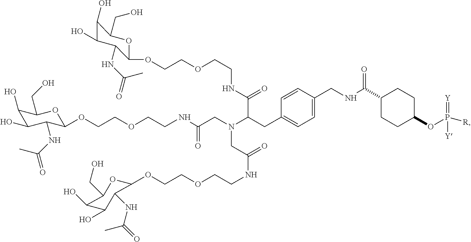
P(OC1CCC(C(NCC2=CC=C(CC(C(=O)NCCOCCOC3C(NC(=O)C)C(O)C(O)C(CO)O3)N(CC(NCCOCCOC3C(NC(=O)C)C(O)C(O)C(CO)O3)=O)CC(NCCOCCOC3OC(CO)C(O)C(O)C3NC(=O)C)=O)C=C2)=O)CC1)(=[Y])([R])[Y]
